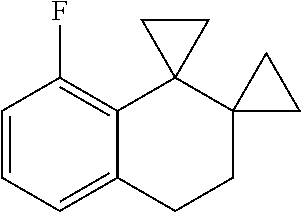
C1=CC=C2C(=C1F)C1(C3(CC2)CC3)CC1
